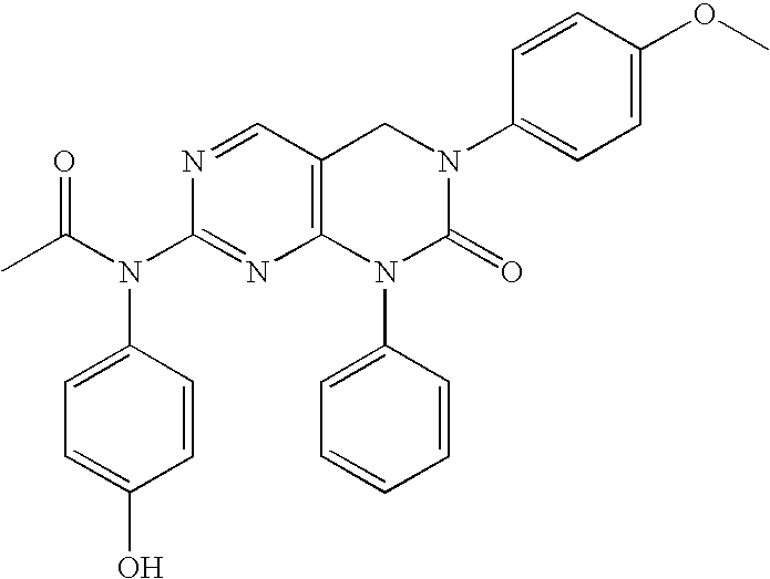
N1=CC2=C(N=C1N(C1=CC=C(O)C=C1)C(=O)C)N(C1=CC=CC=C1)C(=O)N(C1=CC=C(OC)C=C1)C2
